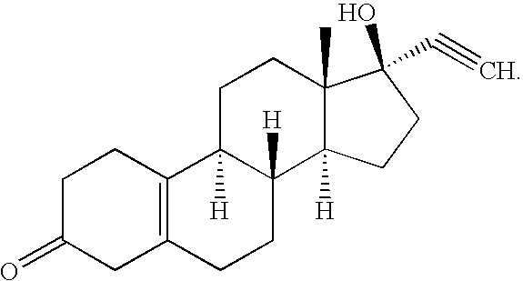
C1C(=O)CC2=C(C1)C1([H])C([H])(CC2)C2([H])C(C)(CC1)C(O)(C#C)CC2
